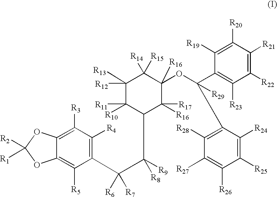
C1(C(C([R9])([R8])C2C([R16])([R17])C(OC(C3=C([R23])C([R22])=C([R21])C([R20])=C3[R19])([R29])C3=C([R28])C([R27])=C([R26])C([R25])=C3[R24])([R16])C([R14])([R15])C([R12])([R13])C2([R10])[R11])([R6])[R7])=C([R4])C([R3])=C2C(=C1[R5])OC([R2])([R1])O2
